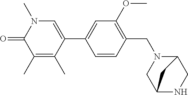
N1(C)C=C(C2=CC(OC)=C(CN3C4CNC(C3)C4)C=C2)C(C)=C(C)C1=O
